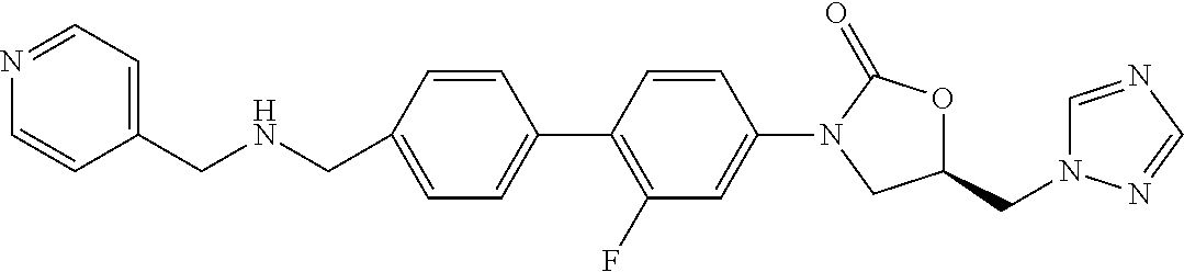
C1(CN2C=NC=N2)OC(=O)N(C2=CC(F)=C(C3=CC=C(CNCC4=CC=NC=C4)C=C3)C=C2)C1
